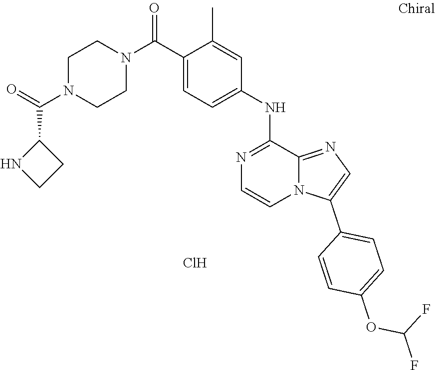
C1=C(NC2=NC=CN3C2=NC=C3C2=CC=C(OC(F)F)C=C2)C=C(C)C(C(N2CCN(C(C3NCC3)=O)CC2)=O)=C1.Cl
